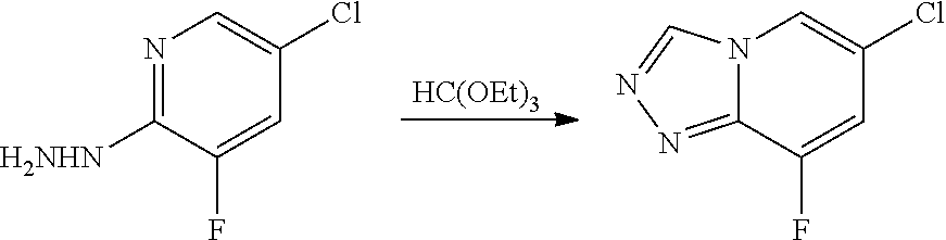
[HC(OEt)3].N12C(=NN=C1)C(F)=CC(Cl)=C2.N1=C([H2NHN])C(F)=CC(Cl)=C1
